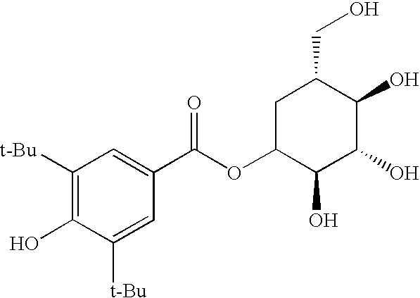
C1([t-Bu])=C(O)C([t-Bu])=CC(C(OC2C(O)C(O)C(O)C(CO)C2)=O)=C1
